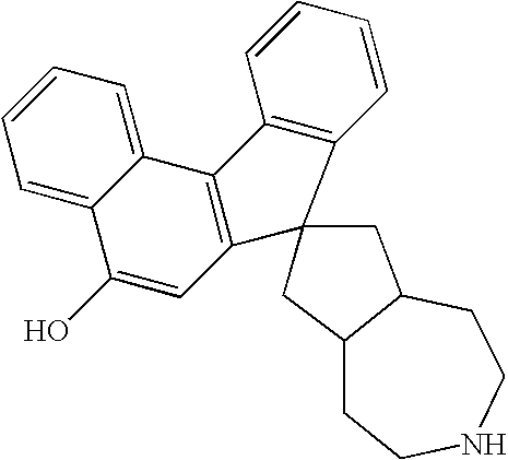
C12=CC=CC=C1C(O)=CC1=C2C2=C(C=CC=C2)C12CC1C(CCNCC1)C2
